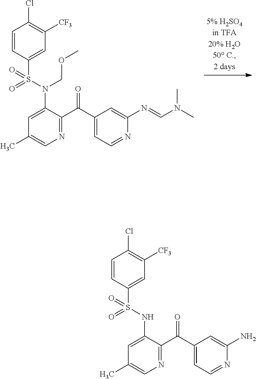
C1=CC(S(N(COC)C2=CC(C)=CN=C2C(C2=CC=NC(N=CN(C)C)=C2)=O)(=O)=O)=CC([CF3])=C1Cl.C1=CC(S(NC2=CC(C)=CN=C2C(C2=CC=NC(N)=C2)=O)(=O)=O)=CC([CF3])=C1Cl
